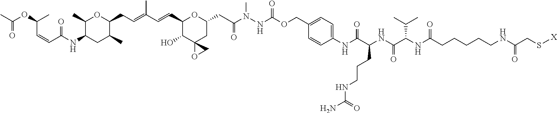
C1(C)C(NC(=O)C=CC(C)OC(=O)C)CC(C)C(CC=C(C)C=CC2OC(CC(=O)N(C)NC(OCC3=CC=C(NC(=O)C(CCCNC(=O)N)NC(C(C(C)C)NC(=O)CCCCCNC(=O)CS[X])=O)C=C3)=O)CC3(OC3)C2O)O1
